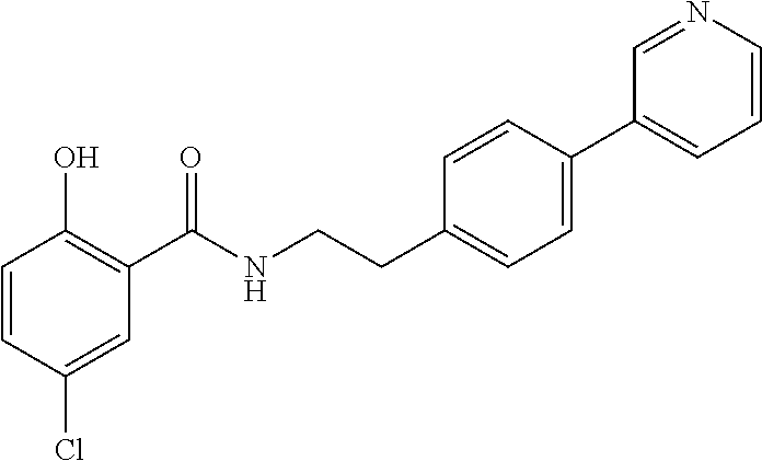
C1=CC(Cl)=CC(C(NCCC2=CC=C(C3=CC=CN=C3)C=C2)=O)=C1O
